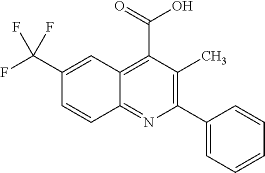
C12=NC(C3=CC=CC=C3)=C(C)C(C(=O)O)=C1C=C(C(F)(F)F)C=C2
